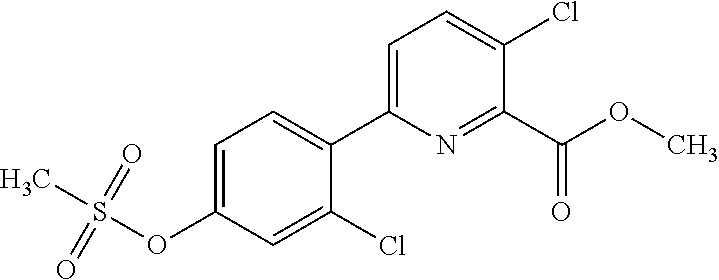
C1(C2=CC=C(OS(C)(=O)=O)C=C2Cl)=CC=C(Cl)C(C(OC)=O)=N1
